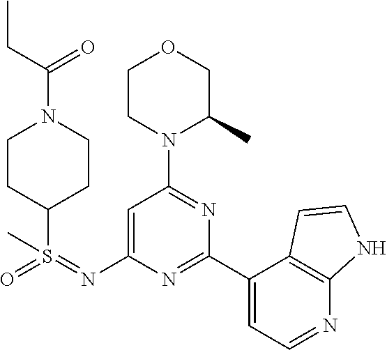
C1=C(N=S(=O)(C2CCN(C(CC)=O)CC2)C)N=C(C2=CC=NC3=C2C=CN3)N=C1N1C(C)COCC1
